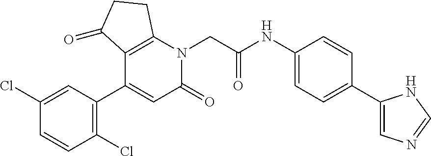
C12=C(N(CC(NC3=CC=C(C4=CN=CN4)C=C3)=O)C(=O)C=C1C1=C(Cl)C=CC(Cl)=C1)CCC2=O
